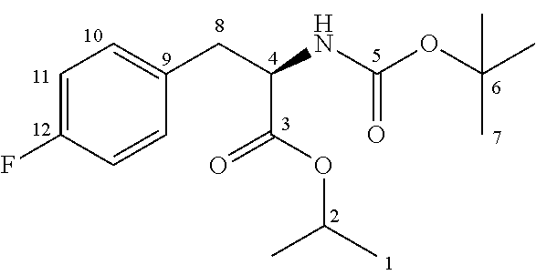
C1=C(F)C=CC(CC(NC(OC(C)(C)C)=O)C(OC(C)C)=O)=C1
